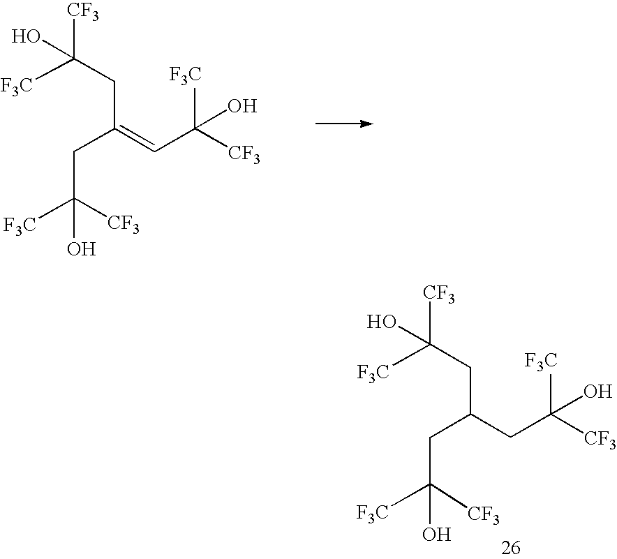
C(C(=CC([CF3])([F3C])O)CC([F3C])([CF3])O)C([F3C])([CF3])O.C(C(CC([CF3])([F3C])O)CC([F3C])([CF3])O)C([F3C])([CF3])O
